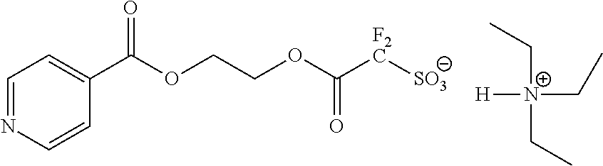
C1=NC=CC(C(OCCOC([F2C][SO3])=O)=O)=C1.C([N+](CC)([H])CC)C
